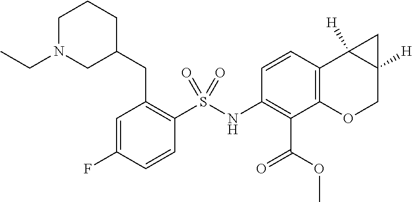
C1(CC2=C(S(NC3=C(C(OC)=O)C4=C(C=C3)C3([H])C([H])(CO4)C3)(=O)=O)C=CC(F)=C2)CCCN(CC)C1
